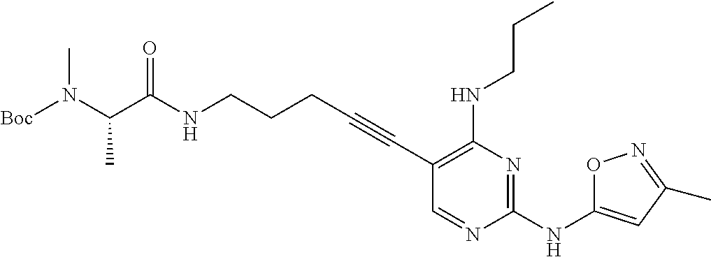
C1(C#CCCCNC(C(C)N(C)[Boc])=O)=C(NCCC)N=C(NC2=CC(C)=NO2)N=C1
